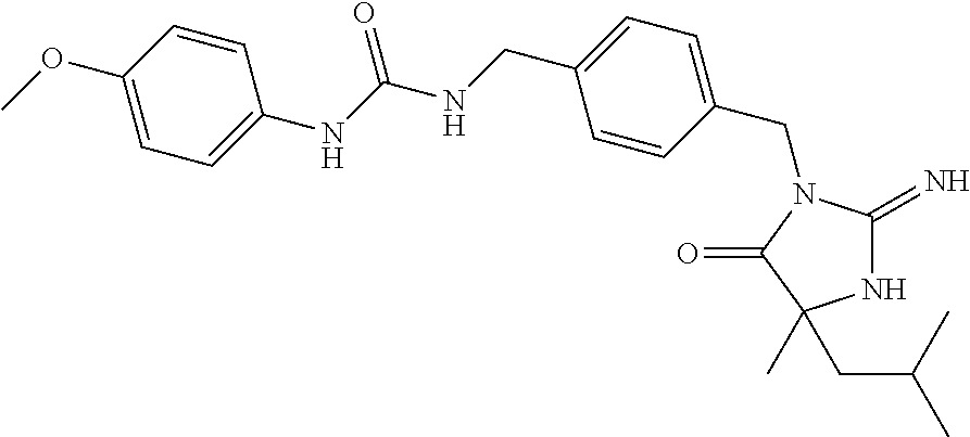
N1C(=N)N(CC2=CC=C(CNC(NC3=CC=C(OC)C=C3)=O)C=C2)C(=O)C1(CC(C)C)C
